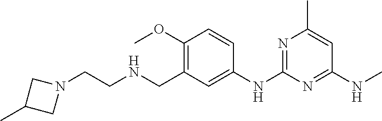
C1=CC(OC)=C(CNCCN2CC(C)C2)C=C1NC1=NC(C)=CC(NC)=N1
